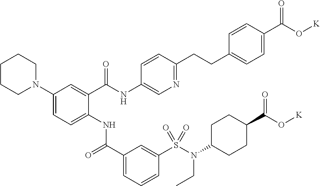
C1(N2CCCCC2)=CC=C(NC(C2=CC=CC(S(N(C3CCC(C(O[K])=O)CC3)CC)(=O)=O)=C2)=O)C(C(NC2=CN=C(CCC3=CC=C(C(O[K])=O)C=C3)C=C2)=O)=C1
